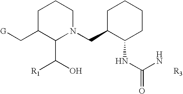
C1C(C[G])C(C(O)[R1])N(CC2CCCCC2NC(=O)N)CC1.[R3]
